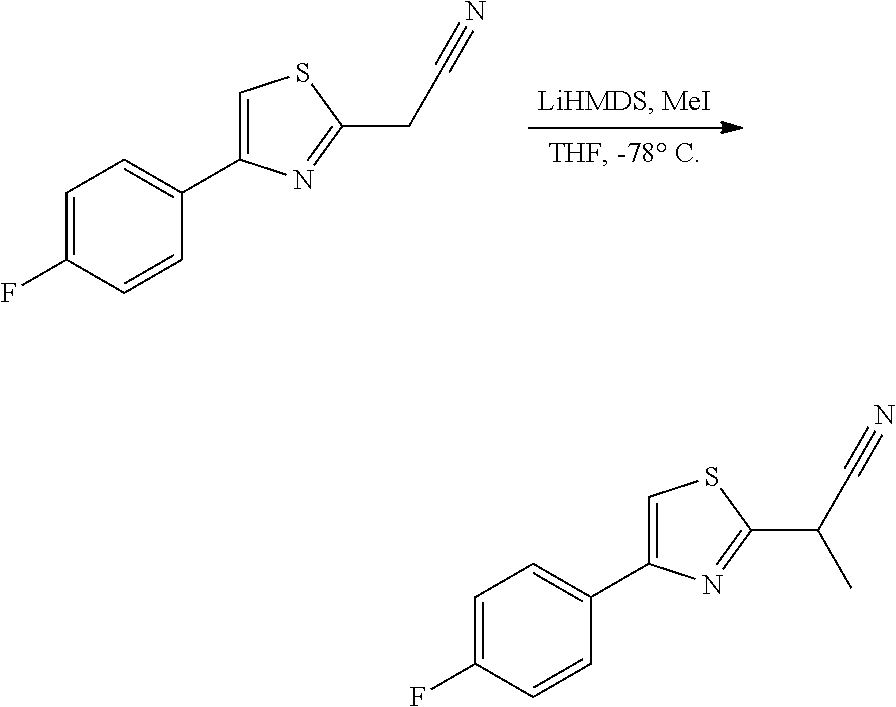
C1=C(F)C=CC(C2=CSC(CC#N)=N2)=C1.C1=C(F)C=CC(C2=CSC(C(C#N)C)=N2)=C1
